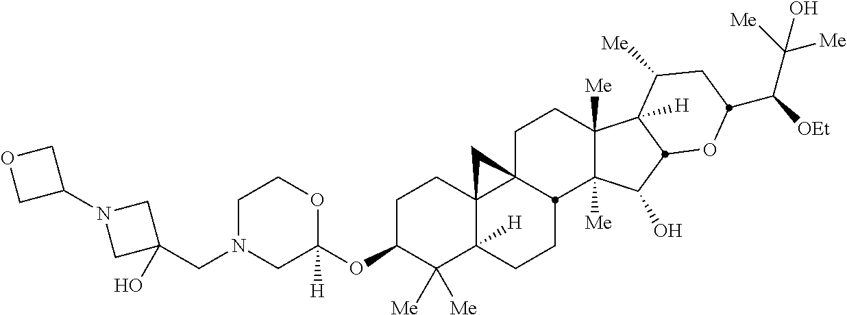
C1N(CC2(O)CN(C3COC3)C2)CC(OC2C([Me])([Me])C3([H])C4(CC2)C2(CCC5([Me])C([Me])(C(O)C6C5([H])C([Me])CC(C([OEt])C([Me])([Me])O)O6)C2CC3)C4)([H])OC1
